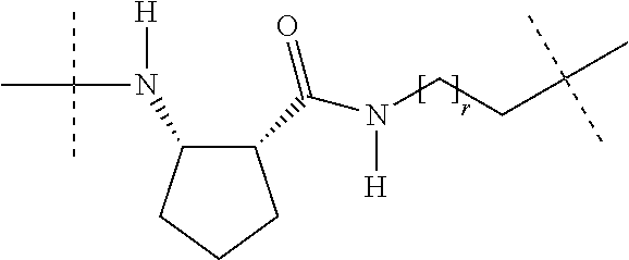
N(CCC(C)(C)C)([H])C(C1C(N(C(C)(C)C)[H])CCC1)=O
